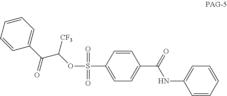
C1=CC(S(=O)(OC(C(C2=CC=CC=C2)=O)[CF3])=O)=CC=C1C(=O)NC1=CC=CC=C1
